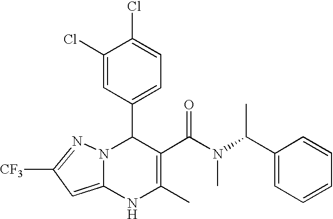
C1(Cl)=CC(C2N3C(=CC([CF3])=N3)NC(C)=C2C(=O)N(C)C(C)C2=CC=CC=C2)=CC=C1Cl
